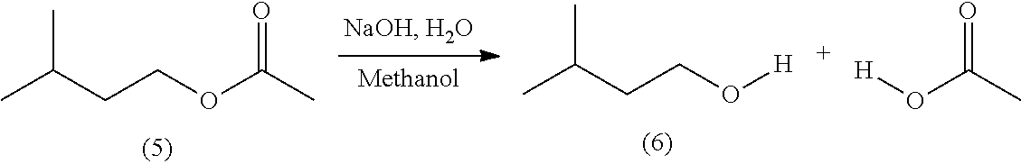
[Methanol].CC(CCOC(C)=O)C.CC(CCO[H])C.[H]OC(C)=O
